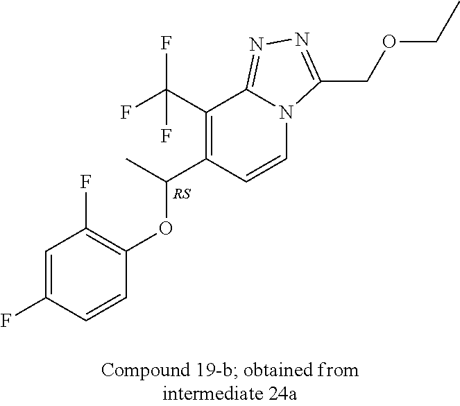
C1=C(F)C=CC(OC(C)C2=C(C(F)(F)F)C3=NN=C(COCC)N3C=C2)=C1F
